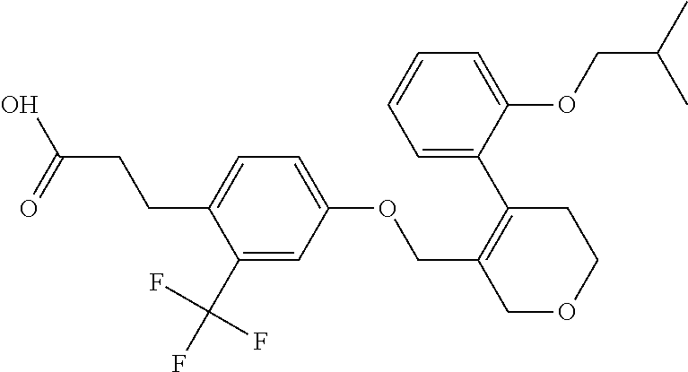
C(CCC1=CC=C(OCC2=C(C3=CC=CC=C3OCC(C)C)CCOC2)C=C1C(F)(F)F)(=O)O
